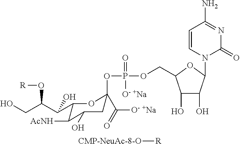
[CMP-NeuAc-8-O][R].C1C(C([O- +Na])=O)(OP(=O)([O- +Na])OCC2C(O)C(O)C(N3C=CC(N)=NC3=O)O2)OC(C(C(CO)O[R])O)C([AcNH])C1O
